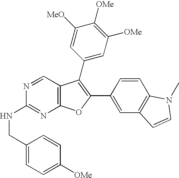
C12=C(C=NC(NCC3=CC=C([OMe])C=C3)=N1)C(C1=CC([OMe])=C([OMe])C([MeO])=C1)=C(C1=CC3=C(C=C1)N(C)C=C3)O2
